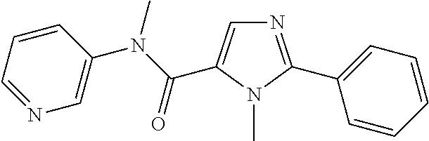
N1=C(C2=CC=CC=C2)N(C)C(C(N(C)C2=CN=CC=C2)=O)=C1
